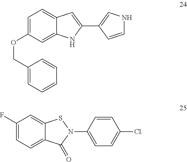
C1=C(OCC2=CC=CC=C2)C=C2C(=C1)C=C(C1=CNC=C1)N2.C1(F)=CC=C2C(=C1)SN(C1=CC=C(Cl)C=C1)C2=O
